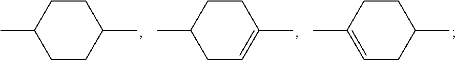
CC1CCC(C)CC1.CC1CC=C(C)CC1.CC1=CCC(C)CC1
